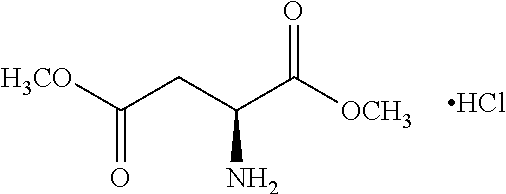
C(C(C([OCH3])=O)N)C([H3CO])=O.Cl
